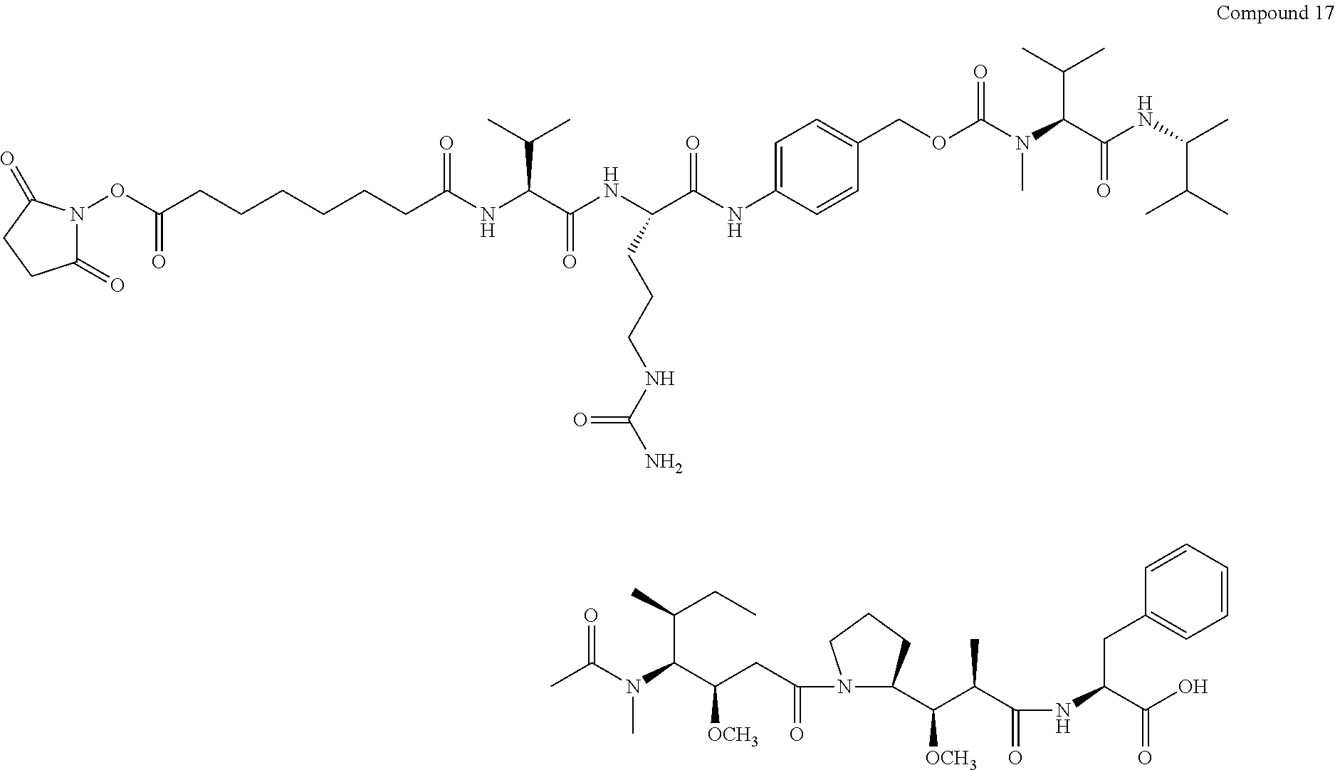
C(CCCCCC(NC(C(NC(C(=O)NC1=CC=C(COC(N(C(C(C)C)C(NC(C)C(C)C)=O)C)=O)C=C1)CCCNC(N)=O)=O)C(C)C)=O)C(ON1C(=O)CCC1=O)=O.C(=O)(N1C(C(C(C)C(=O)NC(C(O)=O)CC2=CC=CC=C2)[OCH3])CCC1)CC(C(N(C(C)=O)C)C(C)CC)[OCH3]
